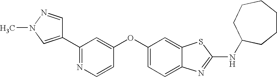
N1=C(C2=CN(C)N=C2)C=C(OC2=CC=C3C(=C2)SC(NC2CCCCCC2)=N3)C=C1
